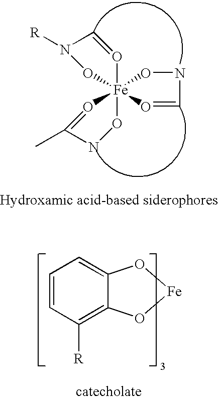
[Fe]123(ONC=O1)(ON([R])C=O2)O=C(C)NO3.C1=CC([R])=C2C(=C1)O[Fe]O2
